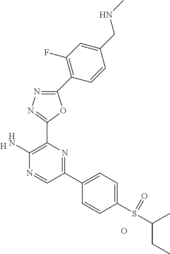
[H].C1(N)=C(C2=NN=C(C3=C(F)C=C(CNC)C=C3)O2)N=C(C2=CC=C(S(C(C)CC)=O)C=C2)C=N1.O
